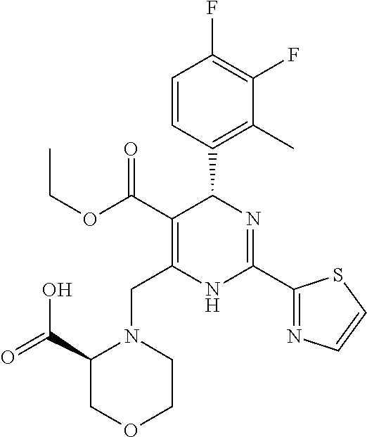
C1=CC(C2C(C(=O)OCC)=C(CN3C(C(=O)O)COCC3)NC(C3=NC=CS3)=N2)=C(C)C(F)=C1F
